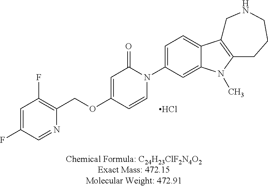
C1=C(F)C=NC(COC2=CC(=O)N(C3=CC=C4C(=C3)N(C)C3=C4CNCCC3)C=C2)=C1F.Cl
